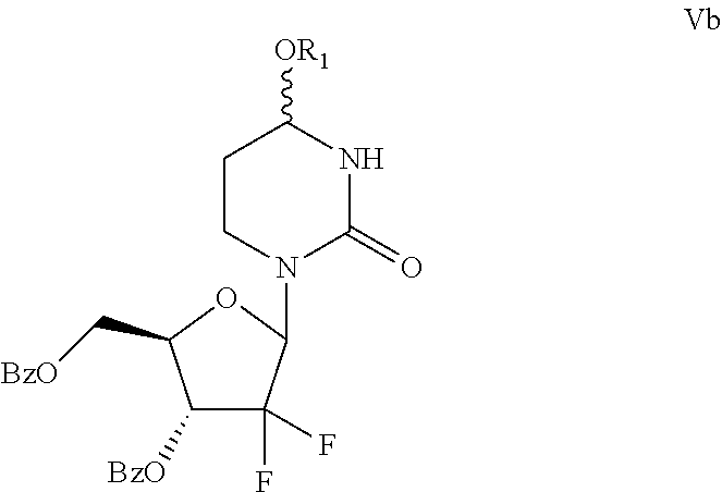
C1CN(C2C(F)(F)C([BzO])C(C[BzO])O2)C(=O)NC1[OR1]
